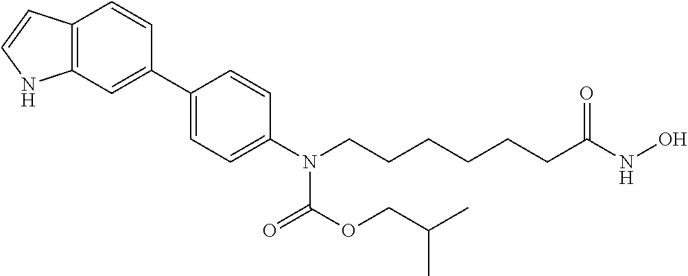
C12=C(C=C(C3=CC=C(N(CCCCCCC(NO)=O)C(OCC(C)C)=O)C=C3)C=C1)NC=C2
